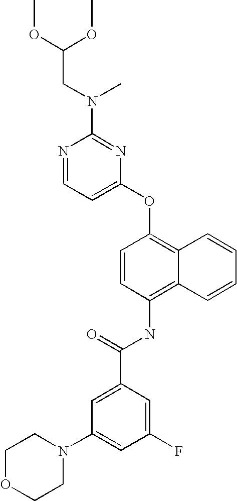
N1=CC=C(OC2=C3C(=C(NC(C4=CC(N5CCOCC5)=CC(F)=C4)=O)C=C2)C=CC=C3)N=C1N(C)CC(OC)OC
